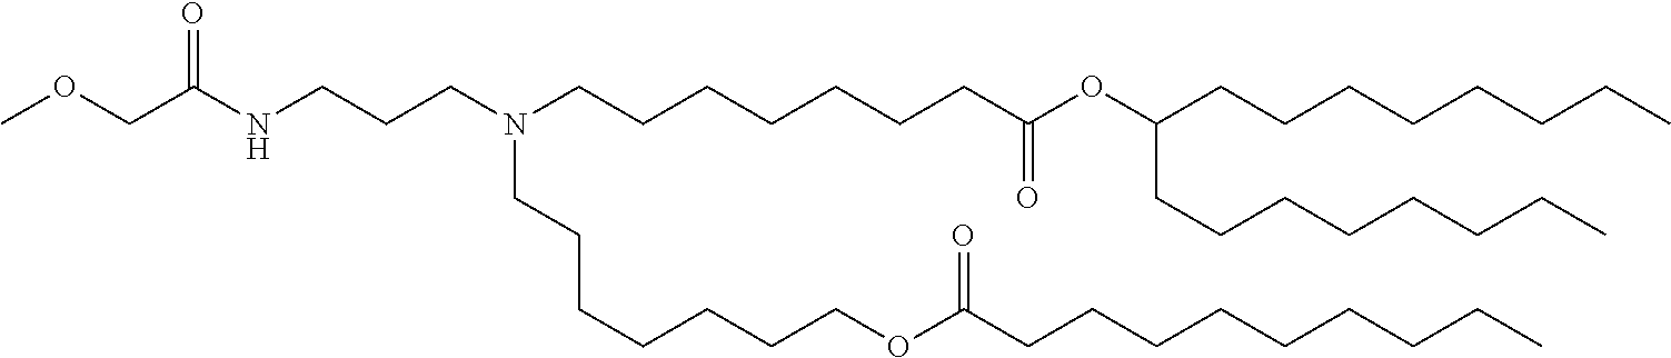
C(CC)CCCCCCC(OCCCCCCCN(CCCCCCCC(OC(CCCCCCCC)CCCCCCCC)=O)CCCNC(COC)=O)=O
